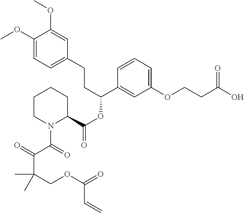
C1(OC)=CC=C(CCC(OC(=O)C2CCCCN2C(C(=O)C(COC(=O)C=C)(C)C)=O)C2=CC(OCCC(O)=O)=CC=C2)C=C1OC
